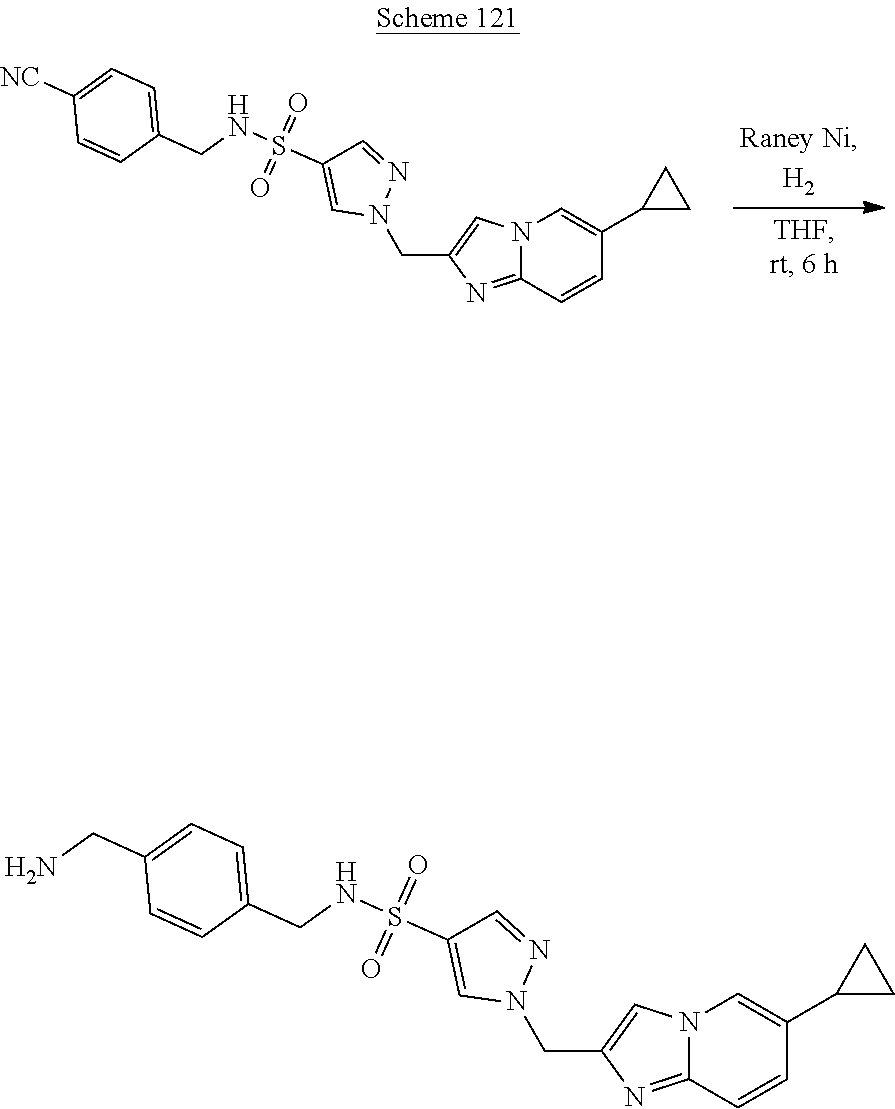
N12C(=NC(CN3N=CC(S(NCC4=CC=C([NC])C=C4)(=O)=O)=C3)=C1)C=CC(C1CC1)=C2.N12C(=NC(CN3N=CC(S(NCC4=CC=C(CN)C=C4)(=O)=O)=C3)=C1)C=CC(C1CC1)=C2
